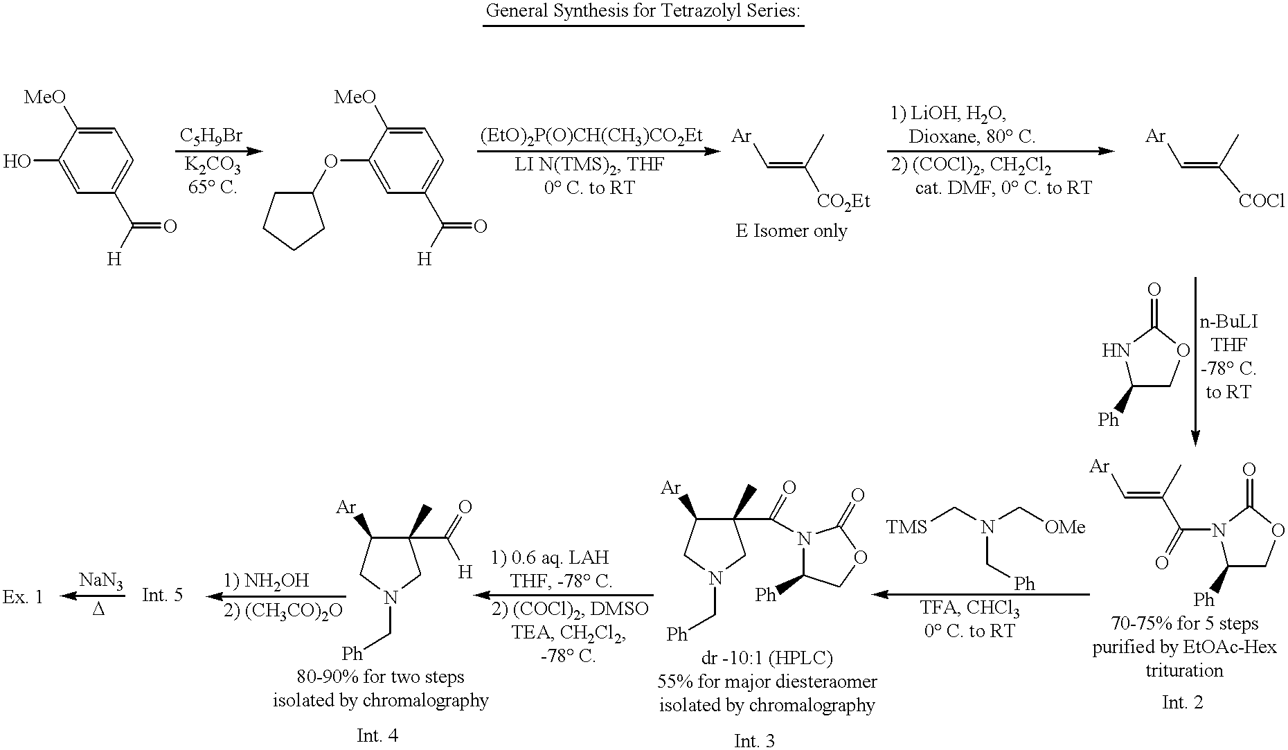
C1(O)=CC(C([H])=O)=CC=C1[MeO].C1(OC2CCCC2)=CC(C([H])=O)=CC=C1[MeO].C(=C([CO2Et])C)[Ar].C(=C([COCl])C)[Ar].N1C([Ph])COC1=O.N1(C(=O)C(C)=C[Ar])C([Ph])COC1=O.N(C[Ph])(C[OMe])C[TMS].C1(C(N2C([Ph])COC2=O)=O)(C)C([Ar])CN(C[Ph])C1.C1(C(=O)[H])(C)C([Ar])CN(C[Ph])C1
